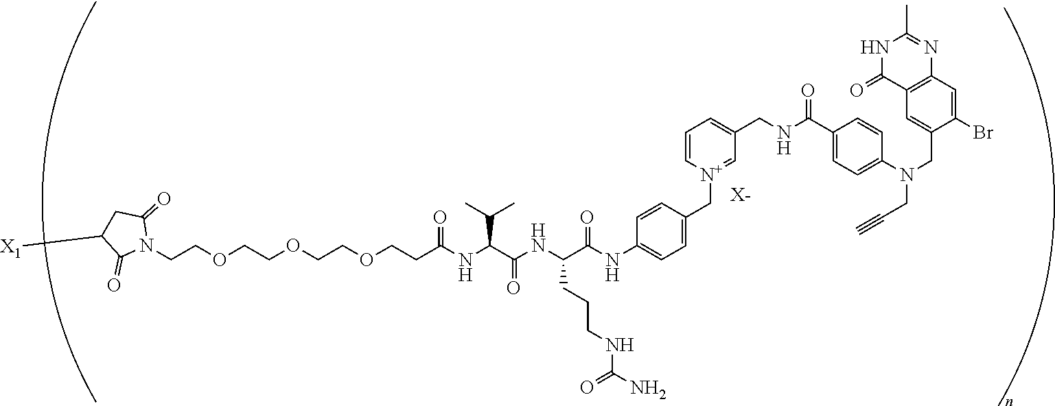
[X-].N1(CCOCCOCCOCCC(NC(C(NC(C(NC2=CC=C(C[N+]3=CC(CNC(C4=CC=C(N(CC#C)CC5=CC6=C(C=C5Br)N=C(C)NC6=O)C=C4)=O)=CC=C3)C=C2)=O)CCCNC(=O)N)=O)C(C)C)=O)C(=O)CC([X1])C1=O
